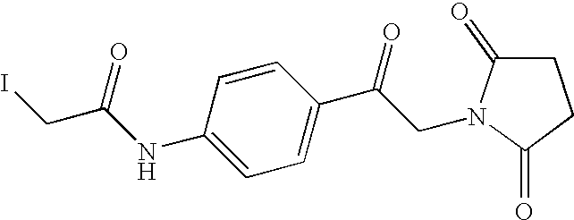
C1C(=O)N(CC(=O)C2=CC=C(NC(=O)CI)C=C2)C(=O)C1
